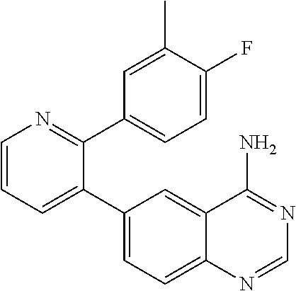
C1=CN=C(C2=CC=C(F)C(C)=C2)C(C2=CC=C3C(=C2)C(N)=NC=N3)=C1
